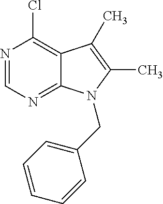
N1=CN=C2C(=C1Cl)C(C)=C(C)N2CC1=CC=CC=C1
